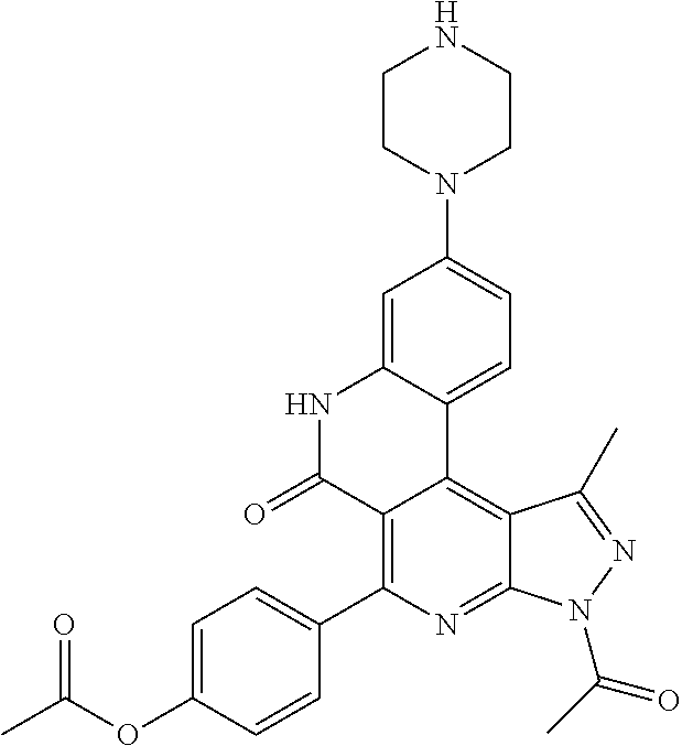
C1=C(OC(=O)C)C=CC(C2=C3C(=C4C(=N2)N(C(C)=O)N=C4C)C2=CC=C(N4CCNCC4)C=C2NC3=O)=C1
